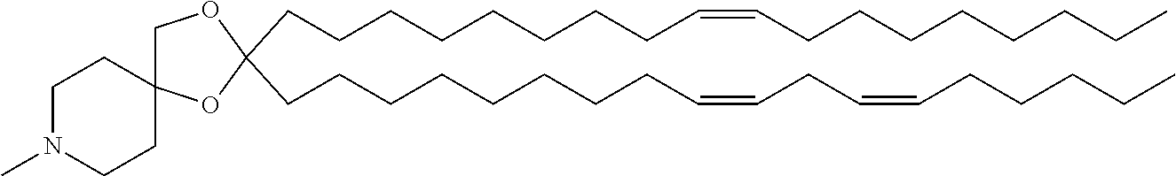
C(CCCCCCCC=CCC=CCCCCC)C1(CCCCCCCCC=CCCCCCCCC)OC2(CO1)CCN(C)CC2
